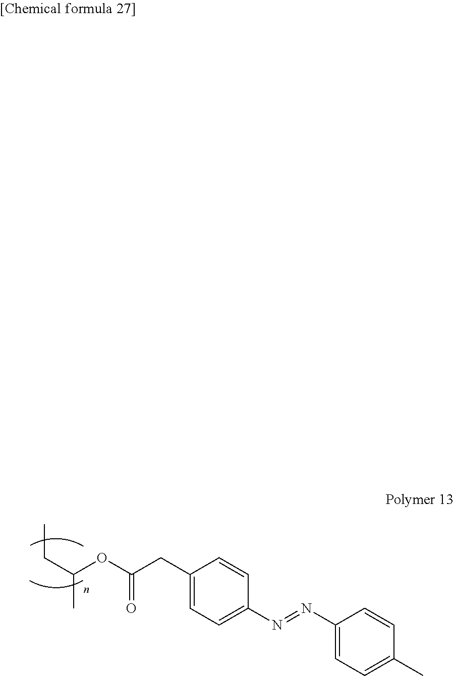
C(C(OC(CC1=CC=C(N=NC2=CC=C(C)C=C2)C=C1)=O)C)C
